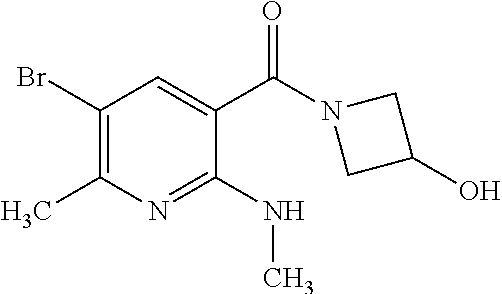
C1(Br)=C(C)N=C(NC)C(C(N2CC(O)C2)=O)=C1
